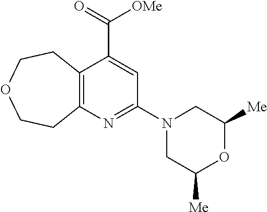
C12=C(N=C(N3CC([Me])OC([Me])C3)C=C1C([OMe])=O)CCOCC2
